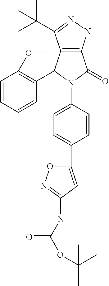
C12=C(NN=C1C(C)(C)C)C(=O)N(C1=CC=C(C3=CC(NC(=O)OC(C)(C)C)=NO3)C=C1)C2C1=C(OC)C=CC=C1
